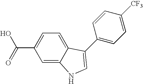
C1=C2C(=CC=C1C(=O)O)C(C1=CC=C([CF3])C=C1)=CN2
